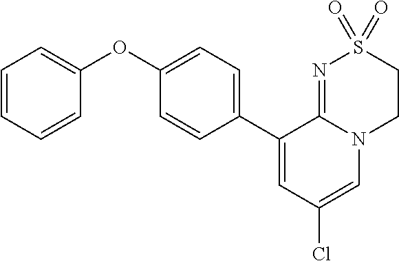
C1(OC2=CC=CC=C2)=CC=C(C2=CC(Cl)=CN3C2=NS(=O)(=O)CC3)C=C1
